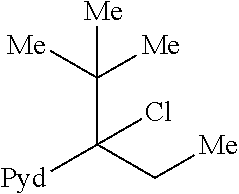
C(C(C[Me])([Pyd])Cl)([Me])([Me])[Me]
